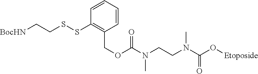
[BocHN]CCSSC1=C(COC(N(CCN(C(O[Etoposide])=O)C)C)=O)C=CC=C1
